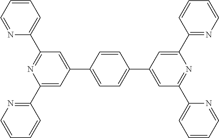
N1=CC=CC=C1C1=NC(C2=NC=CC=C2)=CC(C2=CC=C(C3=CC(C4=CC=CC=N4)=NC(C4=NC=CC=C4)=C3)C=C2)=C1
